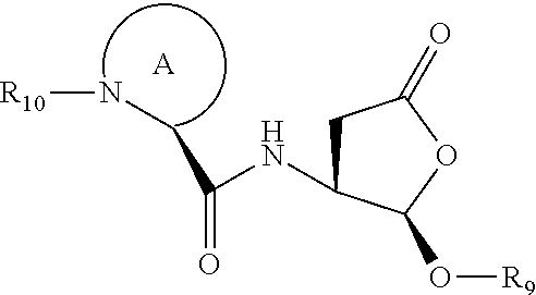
C1C(NC(CN[R10])=O)C(O[R9])OC1=O.[A]
